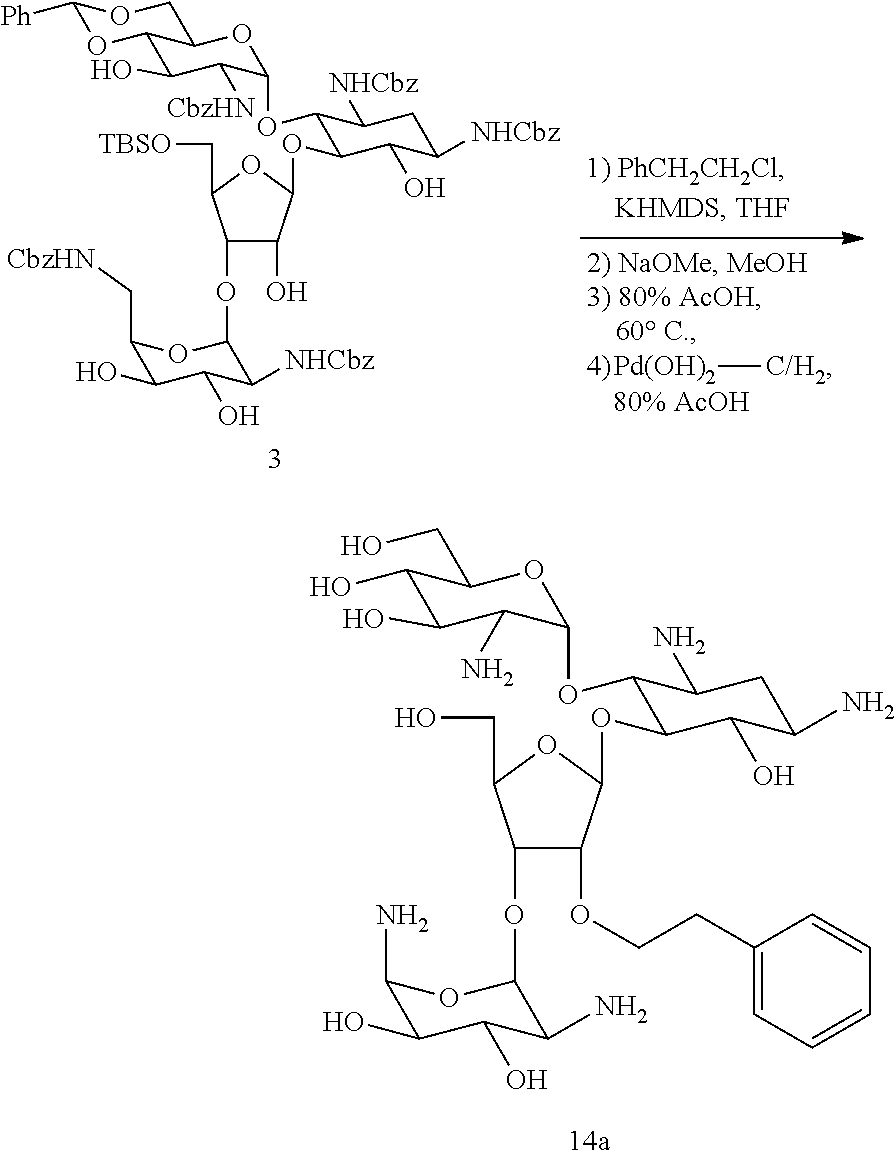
C1(OC2C(N)C(O)C(O)C(N)O2)C(OCCC2=CC=CC=C2)C(OC2C(OC3C(N)C(O)C(O)C(CO)O3)C(N)CC(N)C2O)OC1CO.C1(OC2C([NHCbz])C(O)C(O)C(C[CbzHN])O2)C(O)C(OC2C(OC3C([CbzHN])C(O)C4OC([Ph])OCC4O3)C([NHCbz])CC([NHCbz])C2O)OC1C[TBSO].[Pd(OH)2][C/H2]
